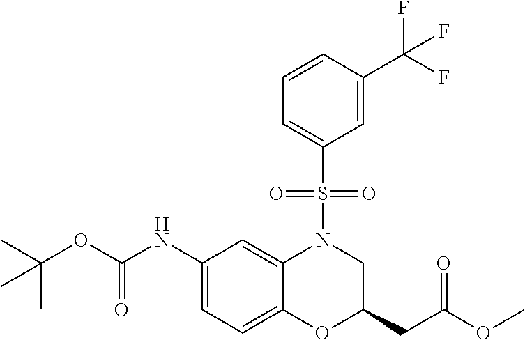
C1(NC(OC(C)(C)C)=O)=CC=C2C(=C1)N(S(C1=CC=CC(C(F)(F)F)=C1)(=O)=O)CC(CC(OC)=O)O2
